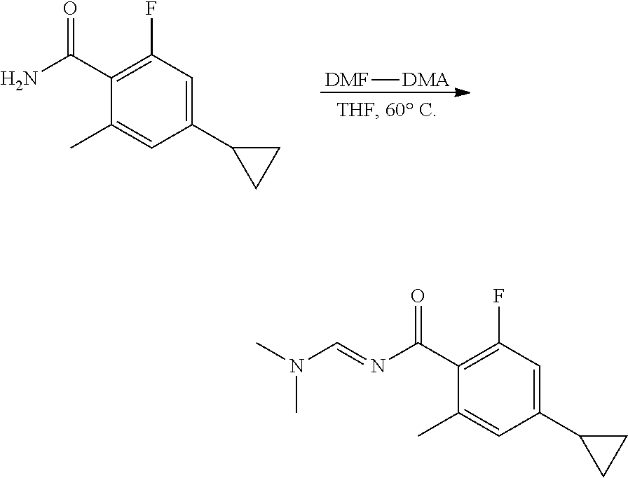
C1(C2CC2)=CC(F)=C(C(N)=O)C(C)=C1.[DMF][DMA].C1(C2CC2)=CC(F)=C(C(N=CN(C)C)=O)C(C)=C1
